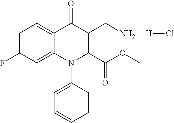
C1=C(F)C=C2C(=C1)C(=O)C(CN)=C(C(OC)=O)N2C1=CC=CC=C1.[H]Cl
